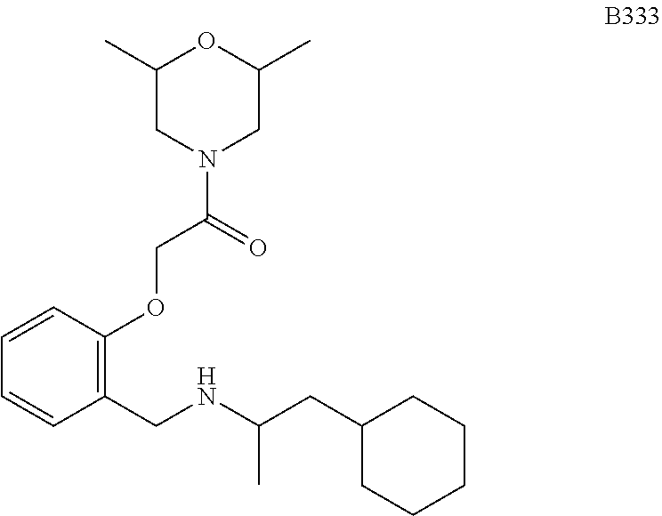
C1=CC=CC(OCC(N2CC(C)OC(C)C2)=O)=C1CNC(CC1CCCCC1)C
